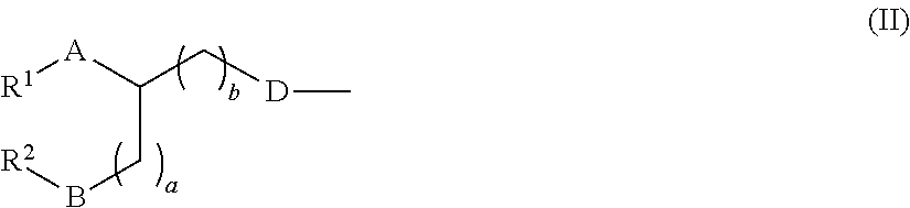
[R1][A]C(CB[R2])C[D]C
